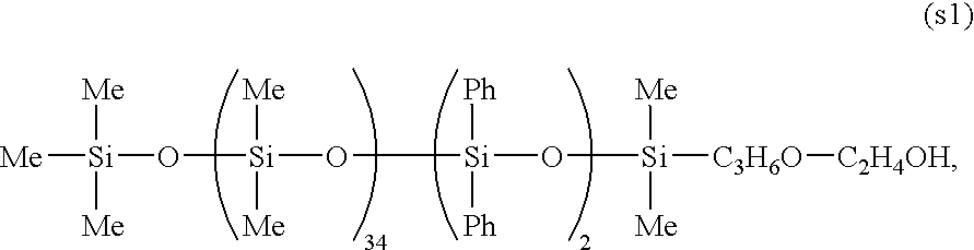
[Me][Si]([Me])([Me])O[Si](O[Si](O[Si]([C3H6O][C2H4OH])([Me])[Me])([Ph])[Ph])([Me])[Me]
